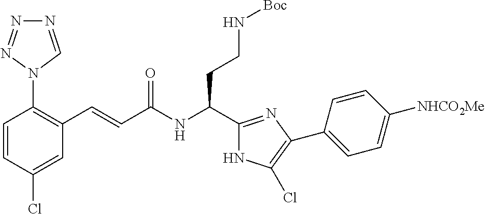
C1(Cl)=CC(C=CC(NC(CCN[Boc])C2=NC(C3=CC=C([NHCO2Me])C=C3)=C(Cl)N2)=O)=C(N2C=NN=N2)C=C1
